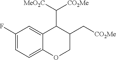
C1(F)=CC=C2C(=C1)C(C([MeO2C])[CO2Me])C(C[CO2Me])CO2
